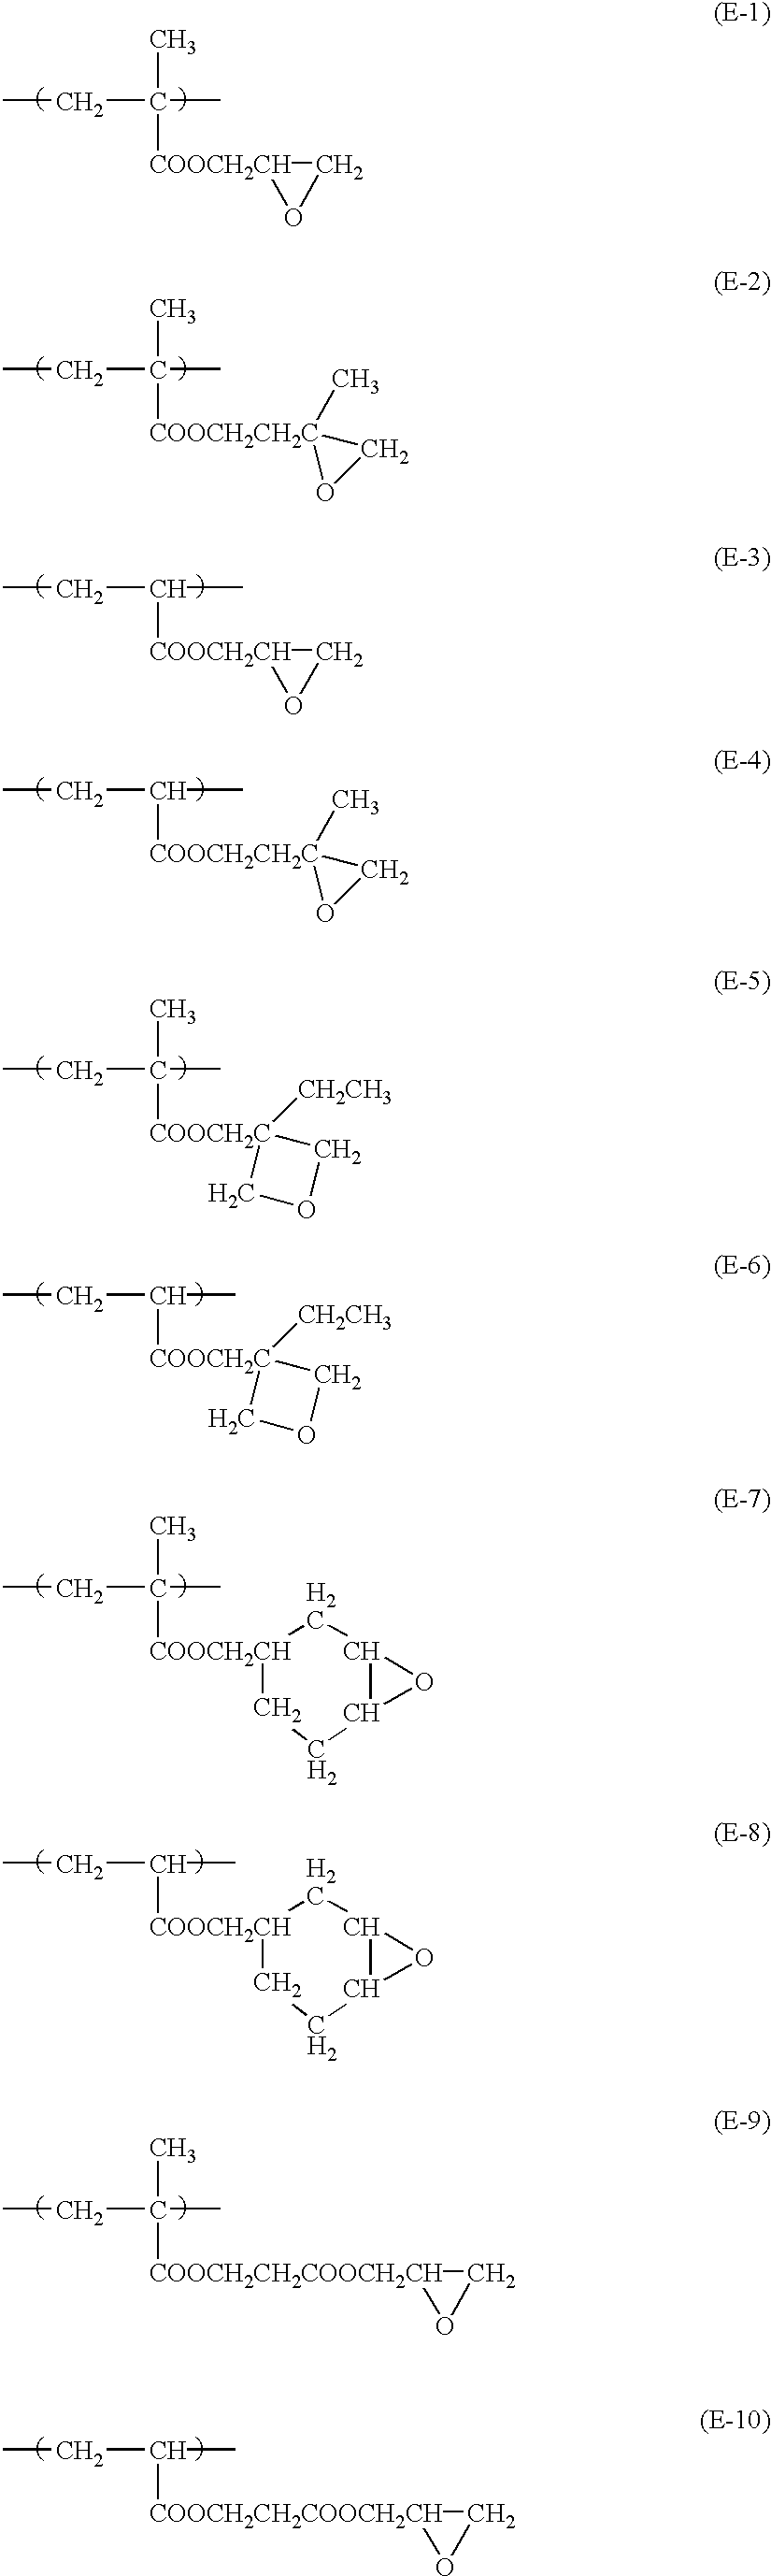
C(C(C)(C)[COOCH2CH]1OC1)C.C(C(C)(C)[COOCH2CH2C]1(C)OC1)C.C(C(C)[COOCH2CH]1OC1)C.C(C(C)[COOCH2CH2C]1(C)OC1)C.C(C(C)(C)[COOCH2C]1([CH2CH3])COC1)C.C(C(C)[COOCH2C]1([CH2CH3])COC1)C.C(C(C)(C)[COOCH2CH]1CCC2C(C1)O2)C.C(C(C)[COOCH2CH]1CCC2C(C1)O2)C.C(C(C)(C)[COOCH2CH2COOCH2CH]1OC1)C.C(C(C)[COOCH2CH2COOCH2CH]1OC1)C
